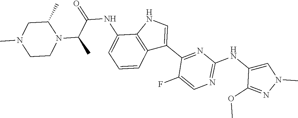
N1=C(NC2=CN(C)N=C2OC)N=C(C2=CNC3=C2C=CC=C3NC(=O)C(C)N2C(C)CN(C)CC2)C(F)=C1
